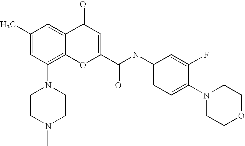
C1(C)=CC(N2CCN(C)CC2)=C2C(=C1)C(=O)C=C(C(=O)NC1=CC=C(N3CCOCC3)C(F)=C1)O2
